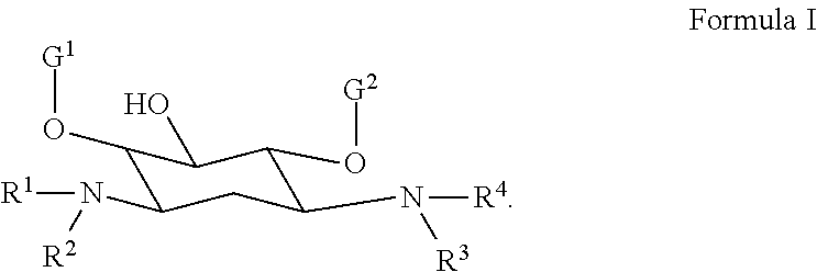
C1(N([R1])[R2])CC(N([R4])[R3])C(O[G2])C(O)C1O[G1]
